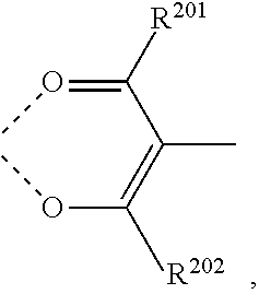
O(C(=C(C(=OC)[R201])C)C)C
